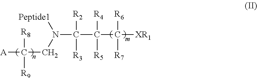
[A]C(CN(C(C(C([XR1])([R6])[R7])([R4])[R5])([R2])[R3])[Peptide1])([R8])[R9]
